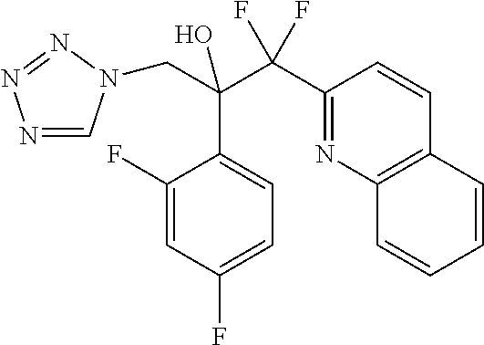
N1=CN(CC(C2=CC=C(F)C=C2F)(C(C2=NC3=C(C=C2)C=CC=C3)(F)F)O)N=N1
